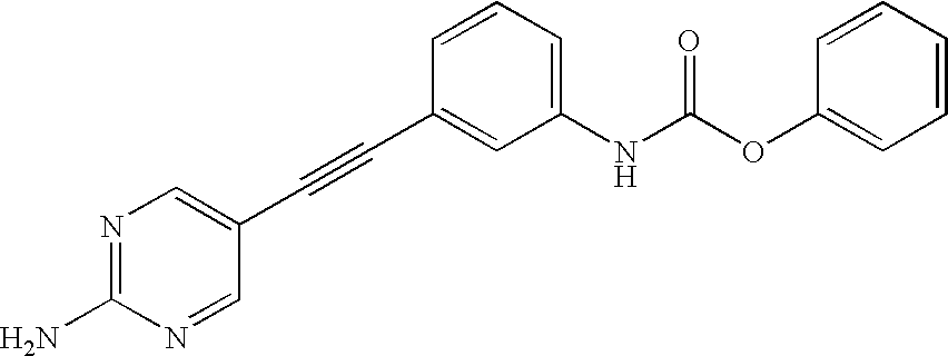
N1=C(N)N=CC(C#CC2=CC(NC(OC3=CC=CC=C3)=O)=CC=C2)=C1
